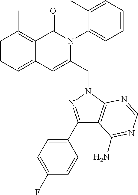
C1=CC=C2C(=C1C)C(=O)N(C1=CC=CC=C1C)C(CN1C3=C(C(C4=CC=C(F)C=C4)=N1)C(N)=NC=N3)=C2
